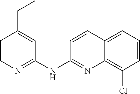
C1=CN=C(NC2=NC3=C(Cl)C=CC=C3C=C2)C=C1CC
